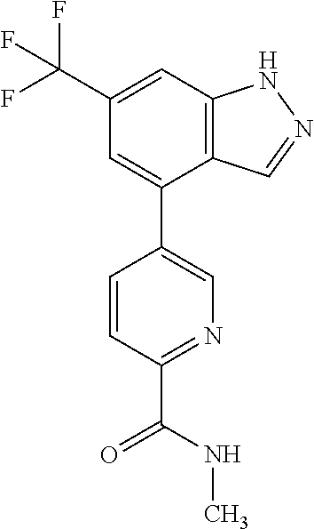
C12=C(C=C(C(F)(F)F)C=C1C1=CN=C(C(=O)NC)C=C1)NN=C2
